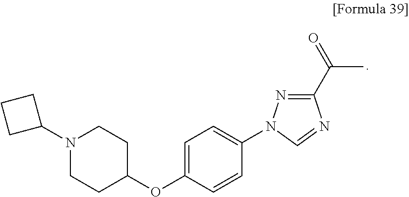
N1(C2CCC2)CCC(OC2=CC=C(N3N=C(C(=O)C)N=C3)C=C2)CC1
